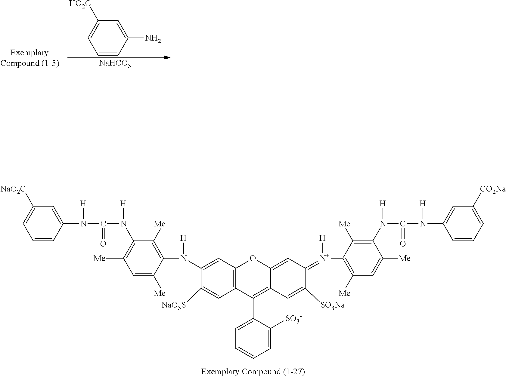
C1=C([Me])C(N(C2=CC3=C(C=C2[NaO3S])C(C2=CC=CC=C2[SO3-])=C2C(=CC(=[N+](C4=C([Me])C=C([Me])C(N(C(N(C5=CC([CO2Na])=CC=C5)[H])=O)[H])=C4[Me])[H])C([SO3Na])=C2)O3)[H])=C([Me])C(N(C(N(C2=CC([NaO2C])=CC=C2)[H])=O)[H])=C1[Me].[NaHCO3].C1=CC(N)=CC([HO2C])=C1
